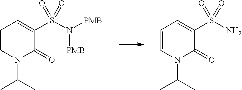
N1(C(C)C)C=CC=C(S(N)(=O)=O)C1=O.N1(C(C)C)C=CC=C(S(N([PMB])[PMB])(=O)=O)C1=O
